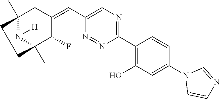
C1(C2=C(O)C=C(N3C=CN=C3)C=C2)=NC=C(C=C2CC3(C)N([H])C(C)(C2F)CC3)N=N1
